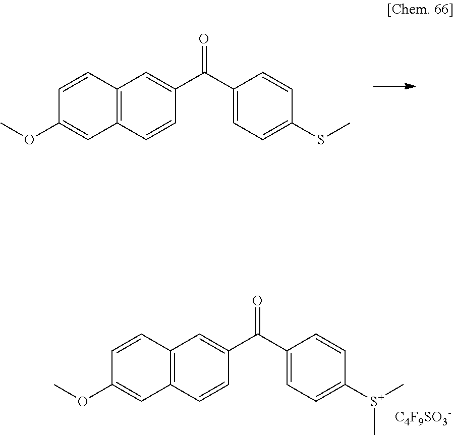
C12=C(C=C(C(C3=CC=C(SC)C=C3)=O)C=C1)C=CC(OC)=C2.C12=C(C=C(C(C3=CC=C([S+](C)C)C=C3)=O)C=C1)C=CC(OC)=C2.[C4F9SO3-]
